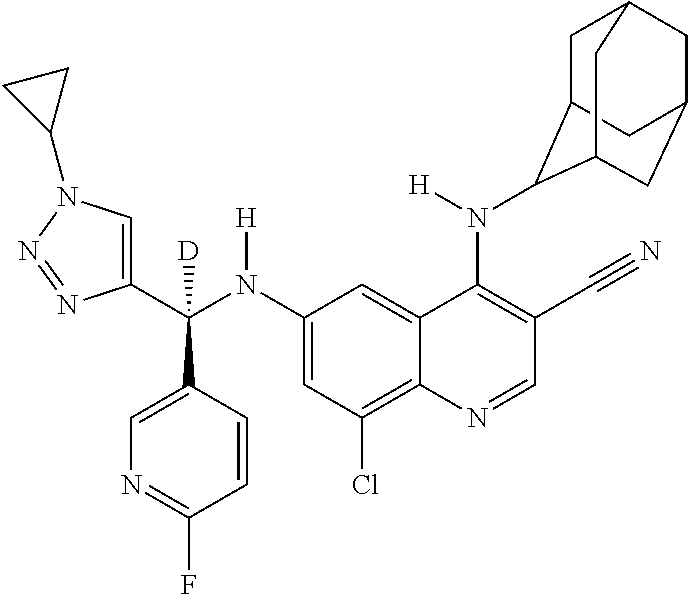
C1(N(C(C2=CN(C3CC3)N=N2)(C2=CN=C(F)C=C2)[D])[H])=CC(Cl)=C2C(=C1)C(N([H])C1C3CC4CC(CC1C4)C3)=C(C#N)C=N2
